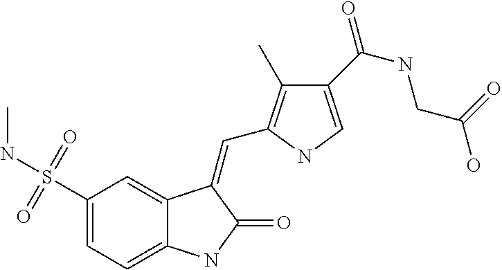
C1(S(NC)(=O)=O)=CC=C2C(=C1)C(=CC1=C(C)C(C(=O)NCC(=O)O)=CN1)C(=O)N2
